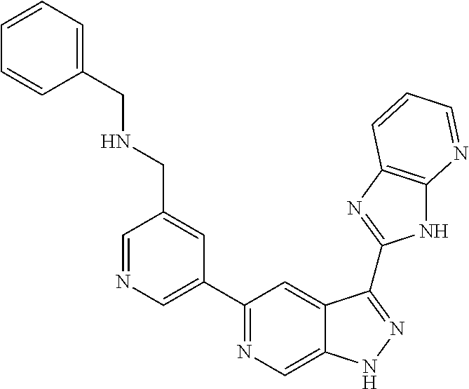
C1=NC=C(C2=NC=C3C(=C2)C(C2=NC4=C(N2)N=CC=C4)=NN3)C=C1CNCC1=CC=CC=C1
